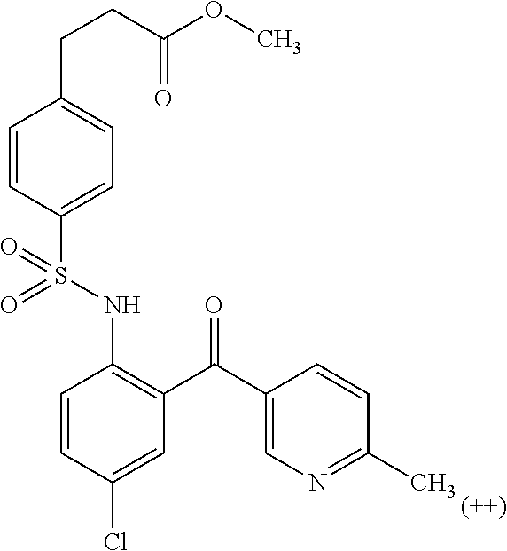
C1=CC(S(NC2=C(C(C3=CN=C(C)C=C3)=O)C=C(Cl)C=C2)(=O)=O)=CC=C1CCC(OC)=O
